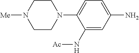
C1(N[Ac])=CC(N)=CC=C1N1CCN([Me])CC1
